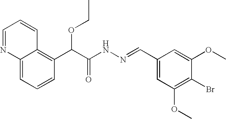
C12=CC=CC(C(C(NN=CC3=CC(OC)=C(Br)C(OC)=C3)=O)OCC)=C1C=CC=N2
